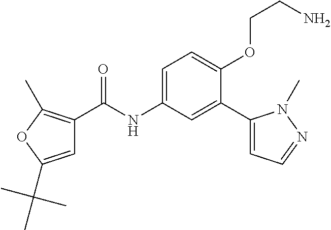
C1=C(C(C)(C)C)OC(C)=C1C(=O)NC1=CC=C(OCCN)C(C2=CC=NN2C)=C1
